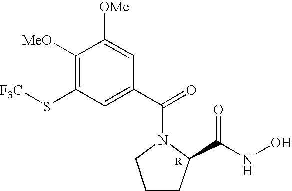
C1([MeO])=C(S[F3C])C=C(C(=O)N2CCCC2C(NO)=O)C=C1[OMe]
